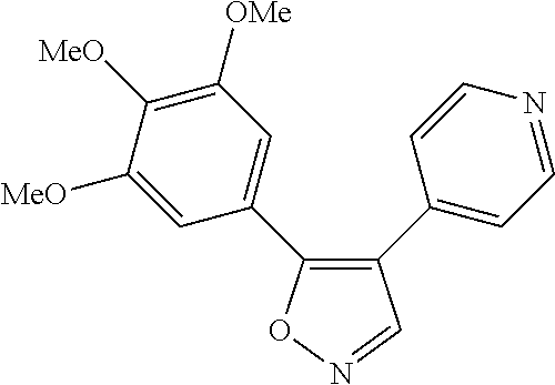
C1(C2=CC=NC=C2)=C(C2=CC([OMe])=C([MeO])C([MeO])=C2)ON=C1
